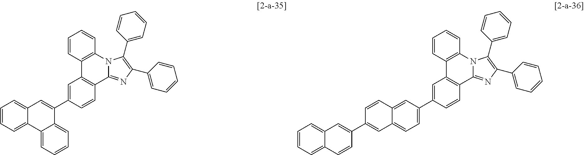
C1(C2=CC3=CC=CC=C3C3=CC=CC=C23)=CC2=C(C=C1)C1=NC(C3=CC=CC=C3)=C(C3=CC=CC=C3)N1C1=C2C=CC=C1.C1(C2=CC=C3C(=C2)C=CC(C2=CC4=CC=CC=C4C=C2)=C3)=CC2=C(C=C1)C1=NC(C3=CC=CC=C3)=C(C3=CC=CC=C3)N1C1=C2C=CC=C1
